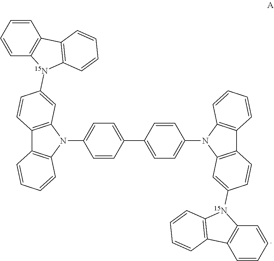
C12=C(N(C3=CC=C(C4=CC=C(N5C6=C(C7=C5C=C([15N]5C8=C(C=CC=C8)C8=C5C=CC=C8)C=C7)C=CC=C6)C=C4)C=C3)C3=C1C=CC=C3)C=C([15N]1C3=C(C=CC=C3)C3=C1C=CC=C3)C=C2
